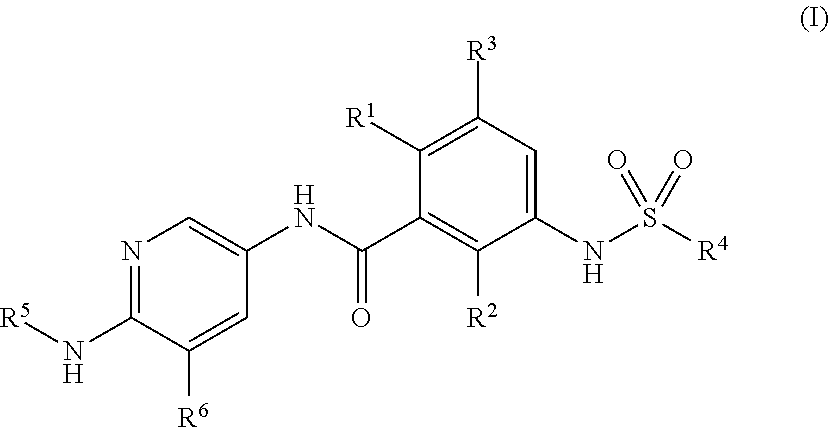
N1=C(N[R5])C([R6])=CC(NC(C2=C([R2])C(NS([R4])(=O)=O)=CC([R3])=C2[R1])=O)=C1
